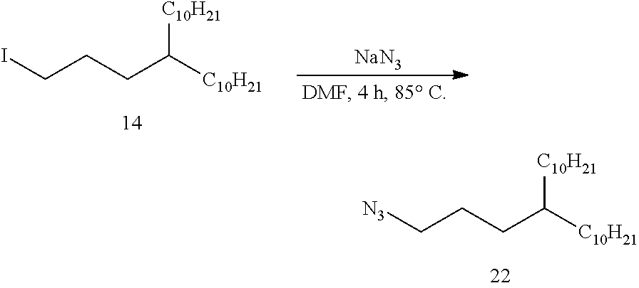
[NaN3].C(CCC([C10H21])[C10H21])I.C(CCC([C10H21])[C10H21])[N3]
